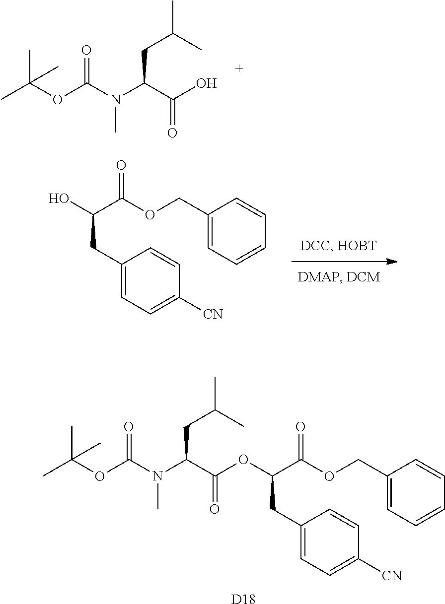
OC(C(N(C)C(OC(C)(C)C)=O)CC(C)C)=O.C1(COC(C(CC2=CC=C([CN])C=C2)O)=O)=CC=CC=C1.C1(COC(C(CC2=CC=C([CN])C=C2)OC(C(N(C)C(OC(C)(C)C)=O)CC(C)C)=O)=O)=CC=CC=C1.[D18]
